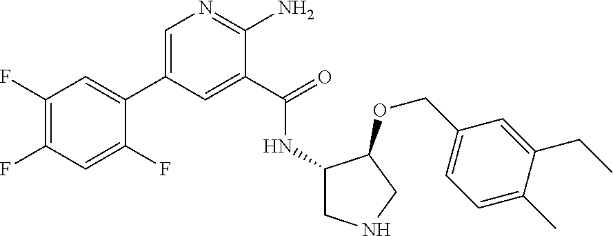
C1=C(C2=CC(F)=C(F)C=C2F)C=C(C(=O)NC2CNCC2OCC2=CC=C(C)C(CC)=C2)C(N)=N1
